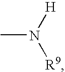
CN([H])[R9]
